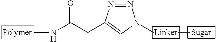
CN1N=NC(CC(NC)=O)=C1
